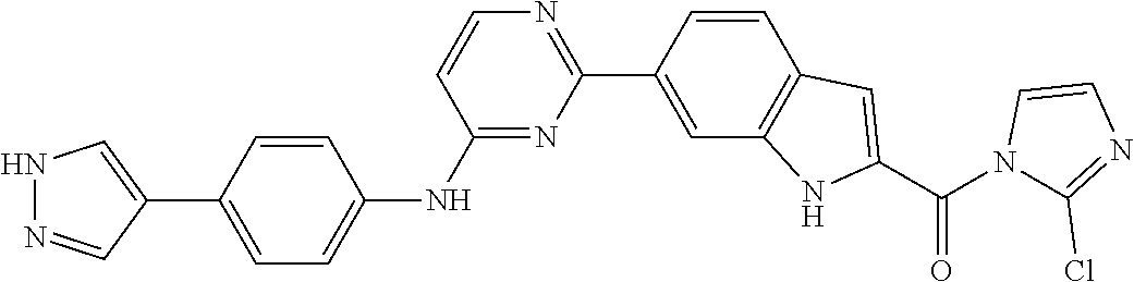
N1N=CC(C2=CC=C(NC3=NC(C4=CC5=C(C=C4)C=C(C(N4C(Cl)=NC=C4)=O)N5)=NC=C3)C=C2)=C1
